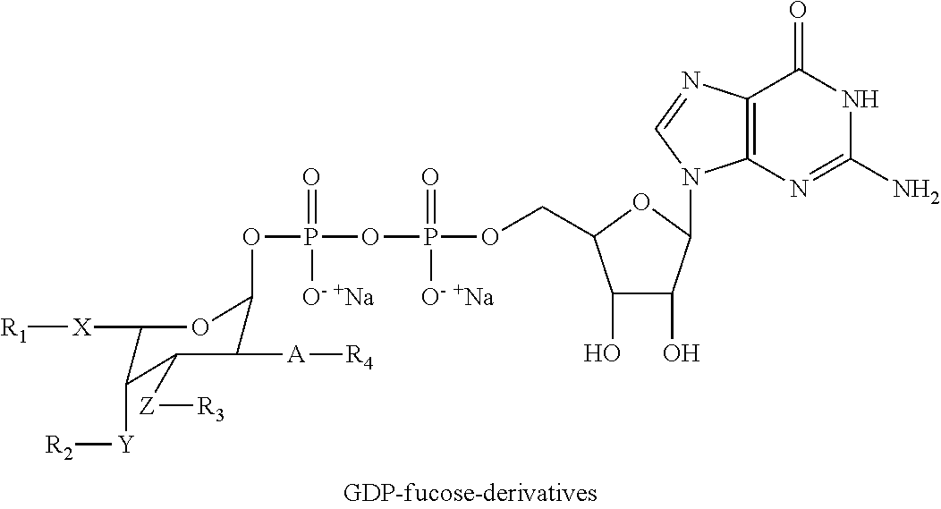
P(=O)([O- +Na])(OP(OC1C([A][R4])C([Z][R3])C([Y][R2])C([X][R1])O1)(=O)[O- +Na])OCC1C(O)C(O)C(N2C3=C(N=C2)C(=O)NC(N)=N3)O1
